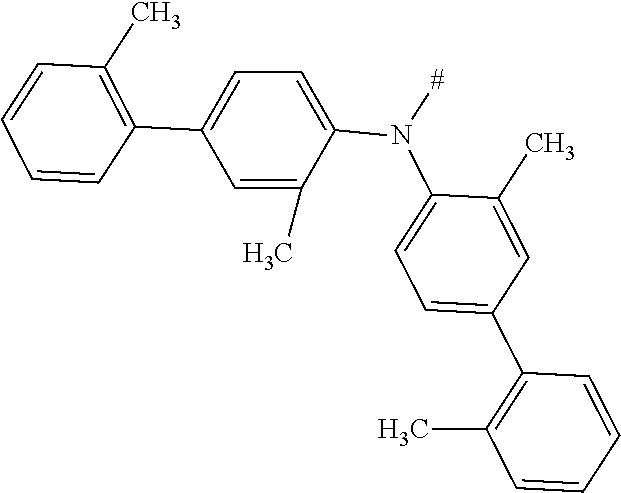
C1(C2=CC=C(N([#])C3=CC=C(C4=C(C)C=CC=C4)C=C3C)C(C)=C2)=C(C)C=CC=C1
